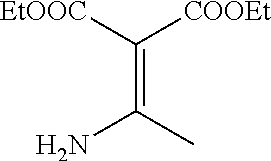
C(=C([EtOOC])[COOEt])(C)N
